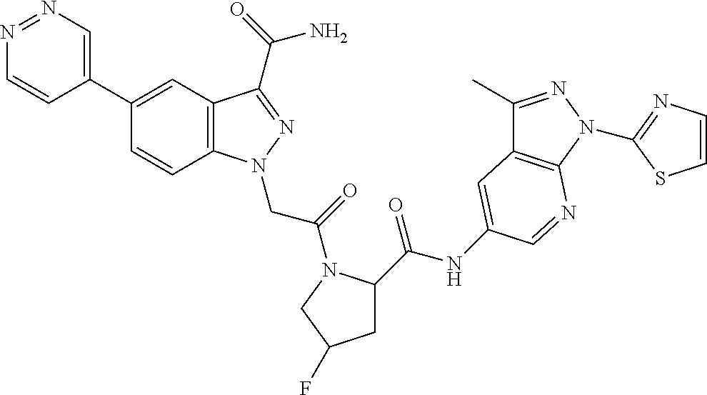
N1=NC=C(C2=CC3=C(C=C2)N(CC(=O)N2C(C(NC4=CC5=C(N(C6=NC=CS6)N=C5C)N=C4)=O)CC(F)C2)N=C3C(N)=O)C=C1
